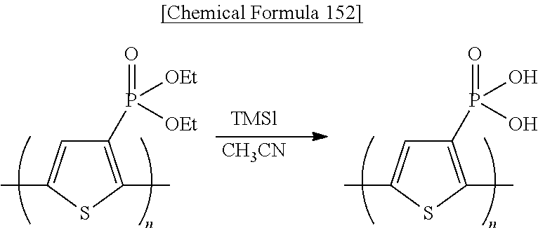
C1(P(=O)([OEt])[OEt])=C(C)SC(C)=C1.C1(P(=O)(O)O)=C(C)SC(C)=C1.[CH3CN]
